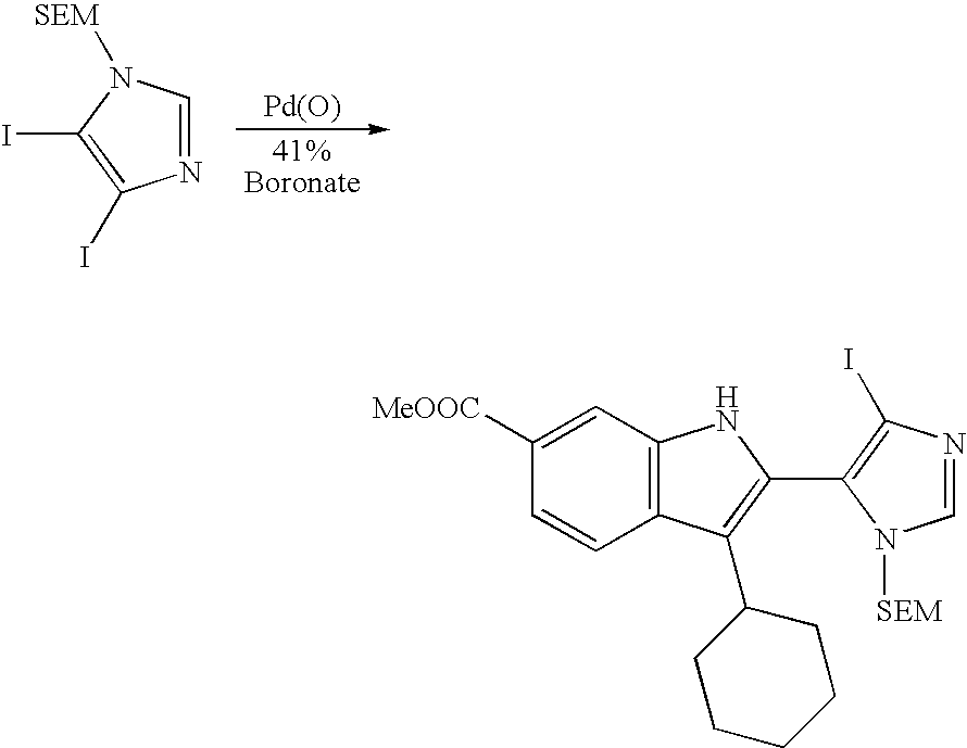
N1=CN([SEM])C(I)=C1I.[Pd(O)].C1=NC(I)=C(C2=C(C3CCCCC3)C3=C(N2)C=C([MeOOC])C=C3)N1[SEM]
